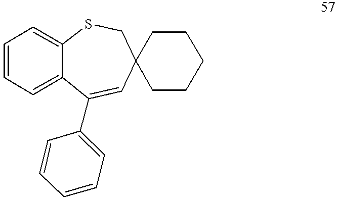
C1=CC=C2C(=C1)SCC1(C=C2C2=CC=CC=C2)CCCCC1
